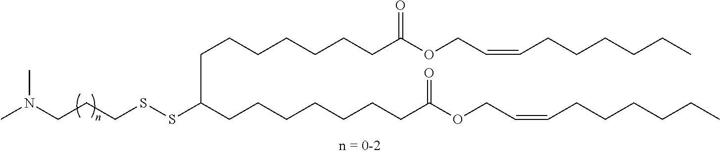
C(CSSC(CCCCCCCC(OCC=CCCCCCC)=O)CCCCCCCC(OCC=CCCCCCC)=O)CN(C)C
